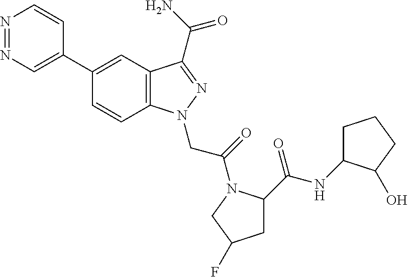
N1=NC=C(C2=CC3=C(C=C2)N(CC(=O)N2C(C(=O)NC4CCCC4O)CC(F)C2)N=C3C(=O)N)C=C1
